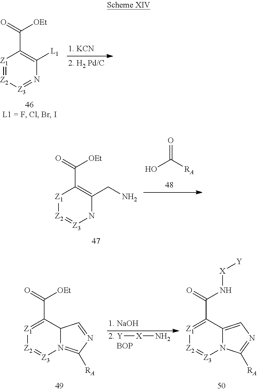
N1=[Z3][Z2]=[Z1]C(C(=O)[OEt])=C1[L1].[2. Y][X]N.[BOP].N12=C([RA])N=CC1C(C(=O)[OEt])=[Z1][Z2]=[Z3]2.N12C(=CN=C1[RA])C(C(=O)N[X][Y])=[Z1][Z2]=[Z3]2.OC([RA])=O.N1C(CN)=C(C(=O)[OEt])[Z1][Z2]=[Z3]1
